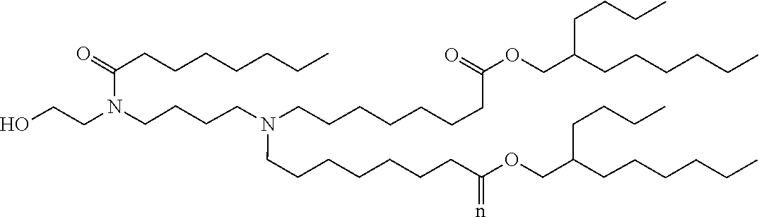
C(C(=n)OCC(CCCCCC)CCCC)CCCCCCN(CCCCCCCC(=O)OCC(CCCCCC)CCCC)CCCCN(C(=O)CCCCCCC)CCO
